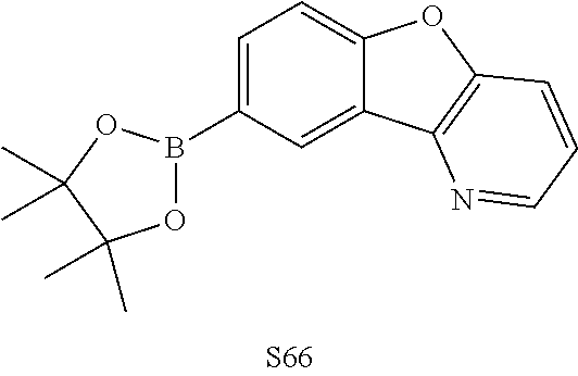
C1=C2C(=CC=C1B1OC(C)(C)C(C)(C)O1)OC1=C2N=CC=C1
